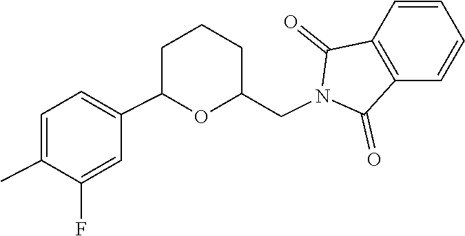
C1=CC2=C(C(=O)N(CC3CCCC(C4=CC=C(C)C(F)=C4)O3)C2=O)C=C1
